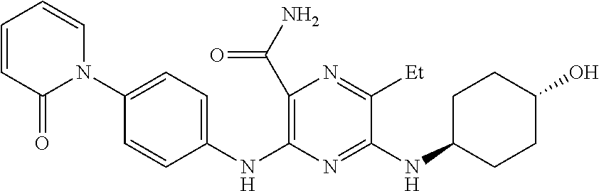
C1(C(N)=O)=C(NC2=CC=C(N3C=CC=CC3=O)C=C2)N=C(NC2CCC(O)CC2)C([Et])=N1
